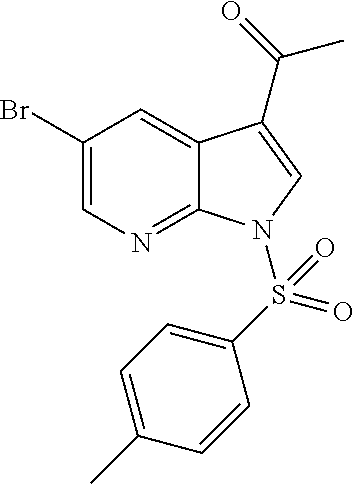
C1(Br)=CN=C2C(=C1)C(C(=O)C)=CN2S(C1=CC=C(C)C=C1)(=O)=O
